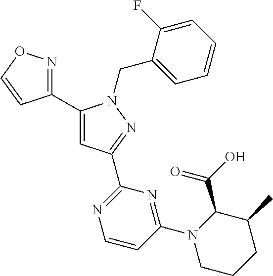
C1(C2=NOC=C2)=CC(C2=NC=CC(N3CCCC(C)C3C(O)=O)=N2)=NN1CC1=CC=CC=C1F
